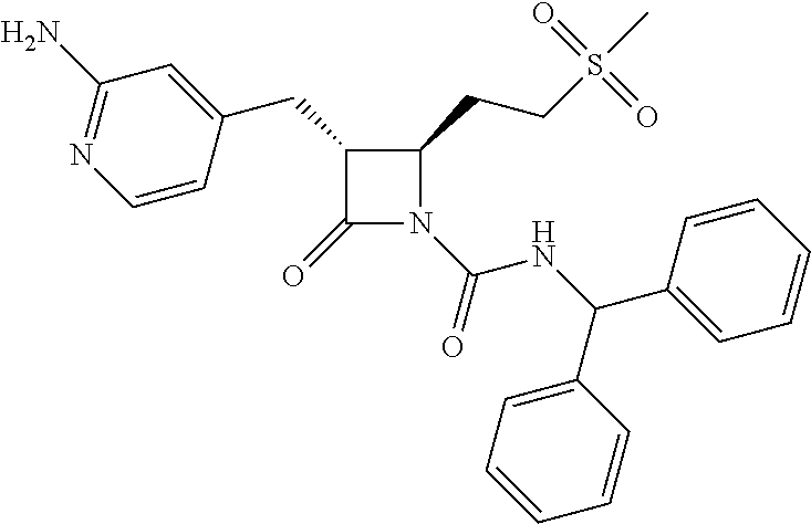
C1(CC2=CC(N)=NC=C2)C(=O)N(C(=O)NC(C2=CC=CC=C2)C2=CC=CC=C2)C1CCS(C)(=O)=O
